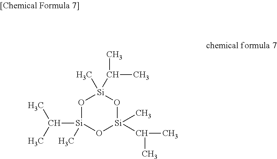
O1[Si](C)(C(C)C)O[Si](C)(C(C)C)O[Si]1(C)C(C)C
